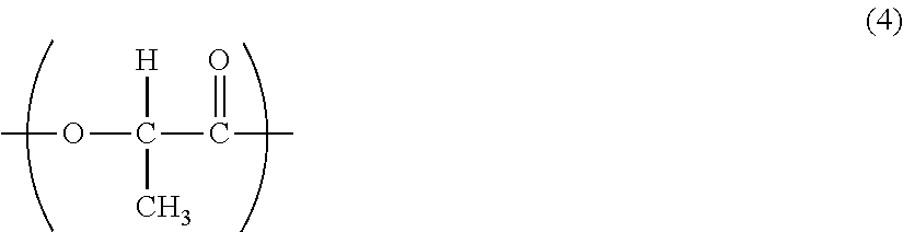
COC(C(=O)C)([H])C
